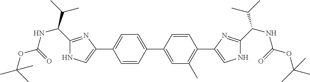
C1(C(C(C)C)NC(=O)OC(C)(C)C)=NC(C2=CC=C(C3=CC(C)=C(C4=CNC(C(NC(=O)OC(C)(C)C)C(C)C)=N4)C=C3)C=C2)=CN1
